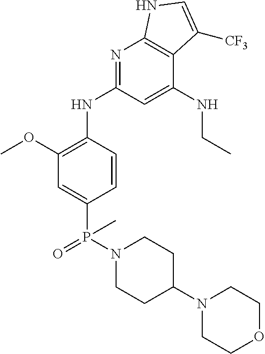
P(C1=CC(OC)=C(NC2=NC3=C(C(NCC)=C2)C([CF3])=CN3)C=C1)(C)(=O)N1CCC(N2CCOCC2)CC1
